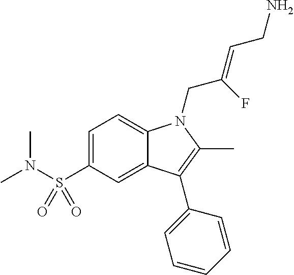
C1=C(S(N(C)C)(=O)=O)C=C2C(=C1)N(CC(=CCN)F)C(C)=C2C1=CC=CC=C1
